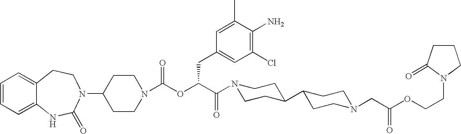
C1(N2C(=O)NC3=CC=CC=C3CC2)CCN(C(OC(C(=O)N2CCC(C3CCN(CC(OCCN4CCCC4=O)=O)CC3)CC2)CC2=CC(Cl)=C(N)C(C)=C2)=O)CC1
